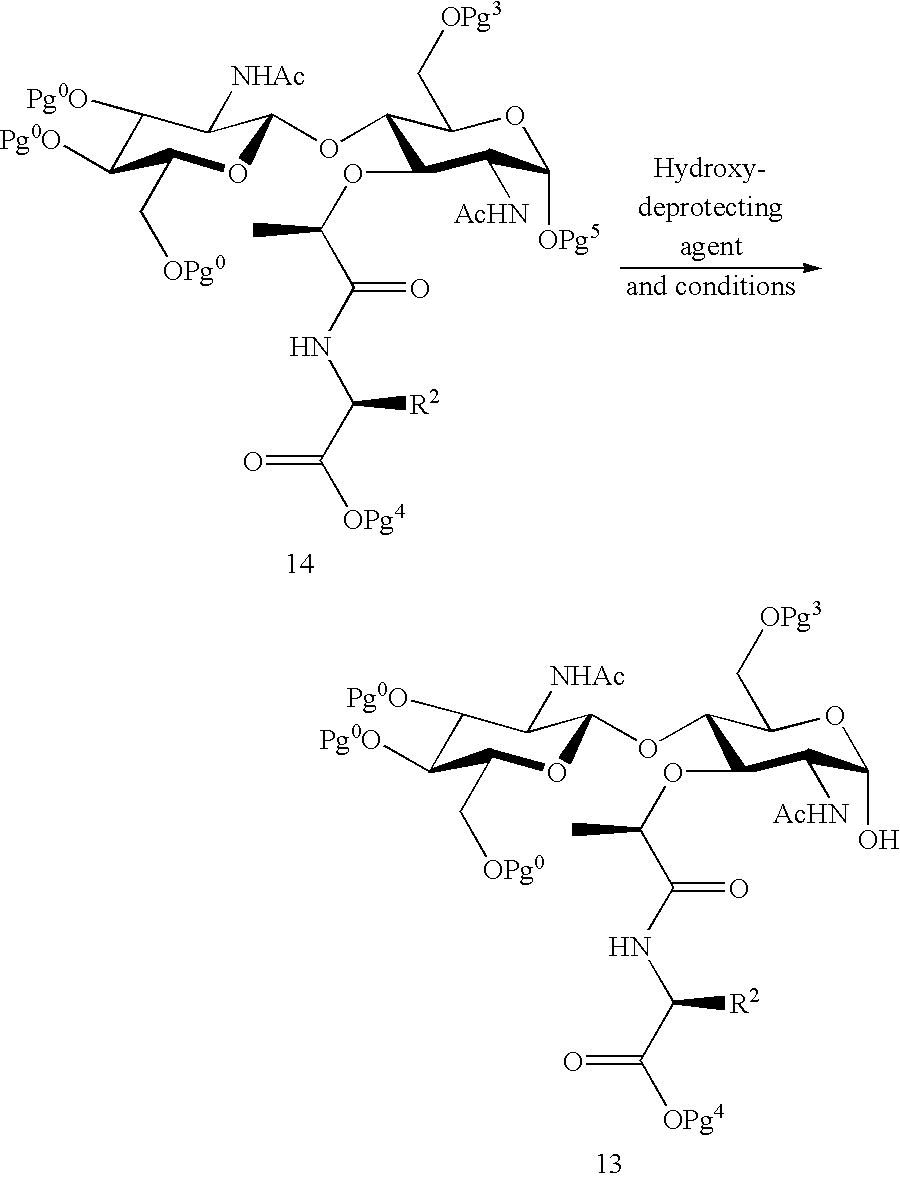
C1([Pg0O])C([Pg0O])C(C[OPg0])OC(OC2C(OC(C(NC(C([OPg4])=O)[R2])=O)C)C([AcHN])C(O)OC2C[OPg3])C1[NHAc].C1([Pg0O])C([Pg0O])C(C[OPg0])OC(OC2C(OC(C(NC(C([OPg4])=O)[R2])=O)C)C([AcHN])C([OPg5])OC2C[OPg3])C1[NHAc]
